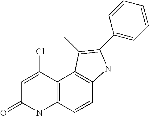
C12=C(C=CC3=C1C(C)=C(C1=CC=CC=C1)N3)NC(=O)C=C2Cl
